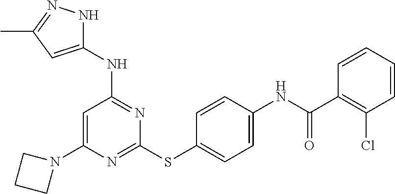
C1=CC=CC(C(=O)NC2=CC=C(SC3=NC(N4CCC4)=CC(NC4=CC(C)=NN4)=N3)C=C2)=C1Cl
